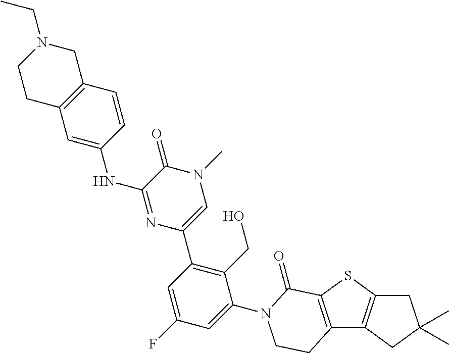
C12=C(C=CC(NC3=NC(C4=C(CO)C(N5C(=O)C6=C(C7=C(S6)CC(C)(C)C7)CC5)=CC(F)=C4)=CN(C)C3=O)=C1)CN(CC)CC2
